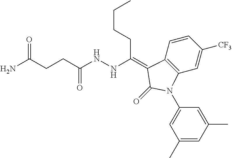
C(CCC(NNC(CCC(N)=O)=O)=C1C2=C(C=C([CF3])C=C2)N(C2=CC(C)=CC(C)=C2)C1=O)C
